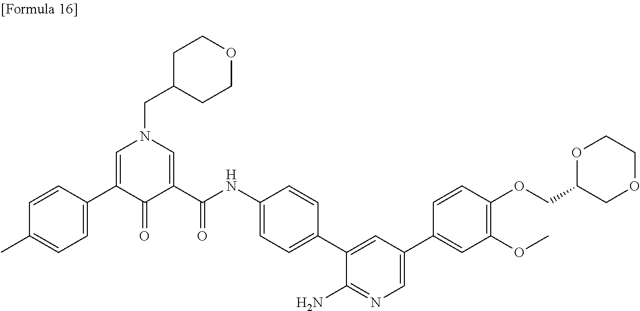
C1(NC(=O)C2=CN(CC3CCOCC3)C=C(C3=CC=C(C)C=C3)C2=O)=CC=C(C2=CC(C3=CC(OC)=C(OCC4COCCO4)C=C3)=CN=C2N)C=C1
